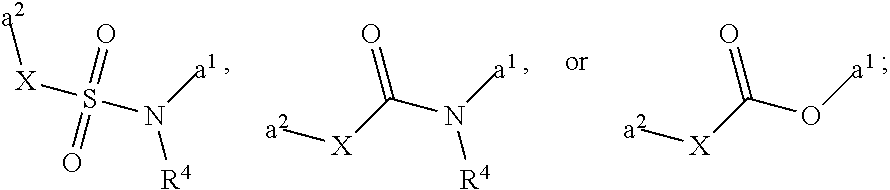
N([R4])(C([X][a2])=O)[a1].N([R4])(S(=O)([X][a2])=O)[a1].O(C([X][a2])=O)[a1]
